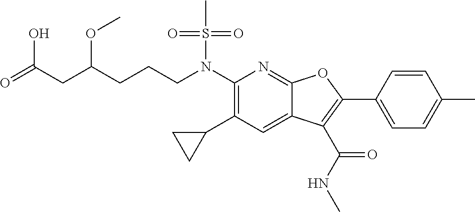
N(C1=C(C2CC2)C=C2C(=N1)OC(C1=CC=C(C)C=C1)=C2C(NC)=O)(S(C)(=O)=O)CCCC(CC(=O)O)OC
